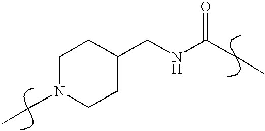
C(NC(CC)=O)C1CCN(CC)CC1
